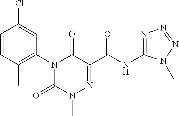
N1(C2=C(C)C=CC(Cl)=C2)C(=O)N(C)N=C(C(NC2=NN=NN2C)=O)C1=O
